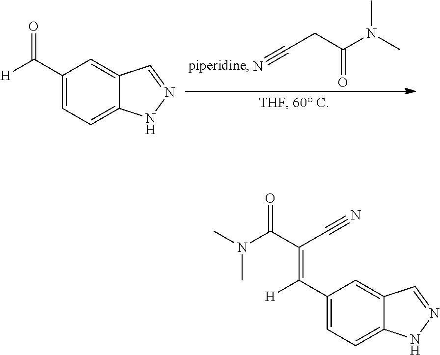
N#CCC(N(C)C)=O.[H]C(C1=CC=C2C(=C1)C=NN2)=O.[H]C(C1=CC=C2C(=C1)C=NN2)=C(C(N(C)C)=O)C#N
